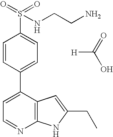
C1=C(C2=CC=C(S(=O)(=O)NCCN)C=C2)C2=C(N=C1)NC(CC)=C2.[H]C(=O)O
